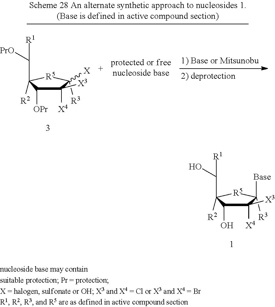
C1([X3])([X4])C(O)C([R2])(C([R1])O)[R5]C1([Base])[R3].C1([X3])([X4])C([OPr])C([R2])(C([R1])[PrO])[R5]C1([X])[R3]
